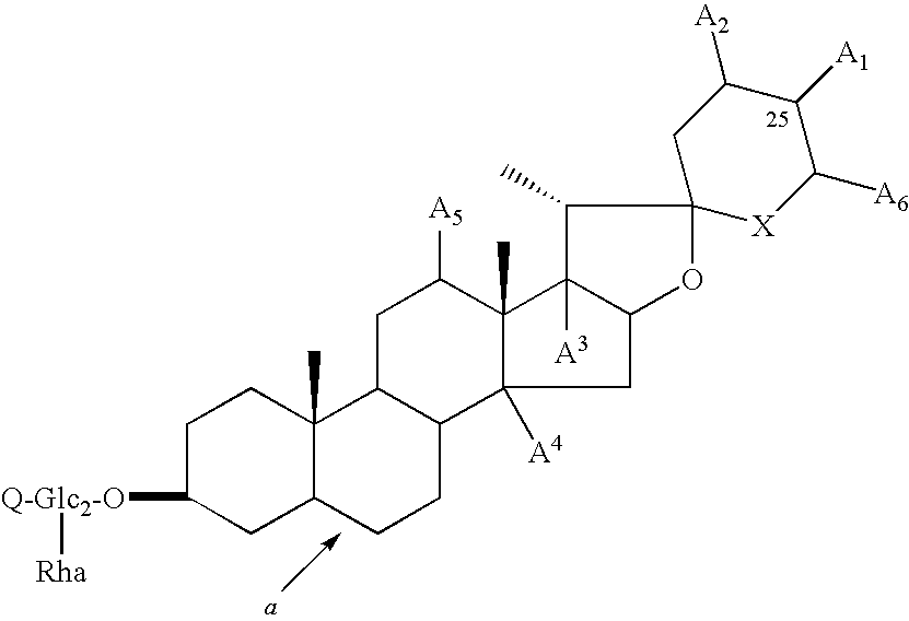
C1C([Q-Glc2-O][Rha])CC2C(C)(C1)C1C(CC2)C2([A4])C(C)(C([A5])C1)C1([A3])C(C2)OC2(C1C)[X]C([A6])C([A1])C([A2])C2
